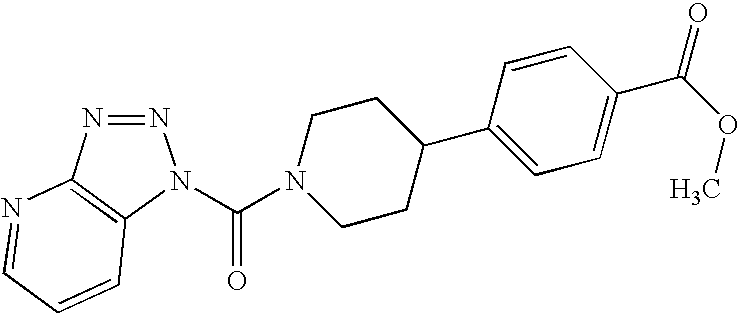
N1=NC2=C(N1C(N1CCC(C3=CC=C(C(OC)=O)C=C3)CC1)=O)C=CC=N2
